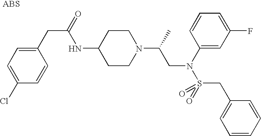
N(C1CCN(C(CN(C2=CC(F)=CC=C2)S(CC2=CC=CC=C2)(=O)=O)C)CC1)C(CC1=CC=C(Cl)C=C1)=O
